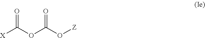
[X]C(OC(O[Z])=O)=O
